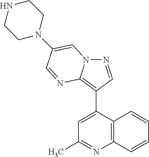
N1=CC(C2=CC(C)=NC3=C2C=CC=C3)=C2N1C=C(N1CCNCC1)C=N2
